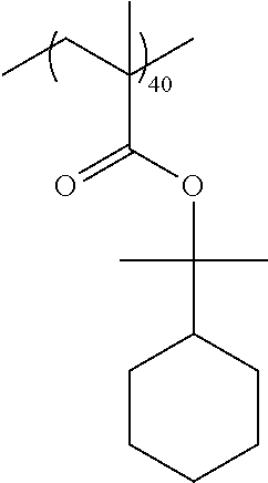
CCC(C)(C)C(OC(C)(C)C1CCCCC1)=O
